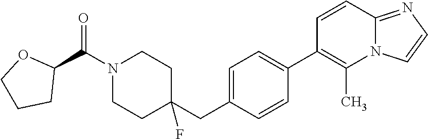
N1(C(C2OCCC2)=O)CCC(CC2=CC=C(C3=C(C)N4C(=NC=C4)C=C3)C=C2)(F)CC1
